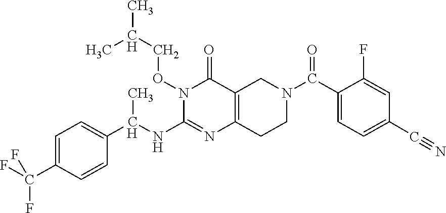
N1(OCC(C)C)C(NC(C2=CC=C(C(F)(F)F)C=C2)C)=NC2=C(C1=O)CN(C(C1=CC=C(C#N)C=C1F)=O)CC2
